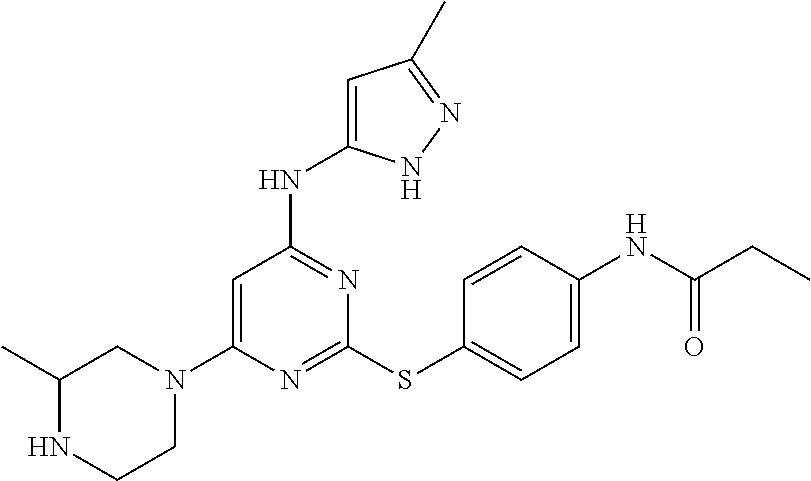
C1(C)CN(C2=CC(NC3=CC(C)=NN3)=NC(SC3=CC=C(NC(CC)=O)C=C3)=N2)CCN1
